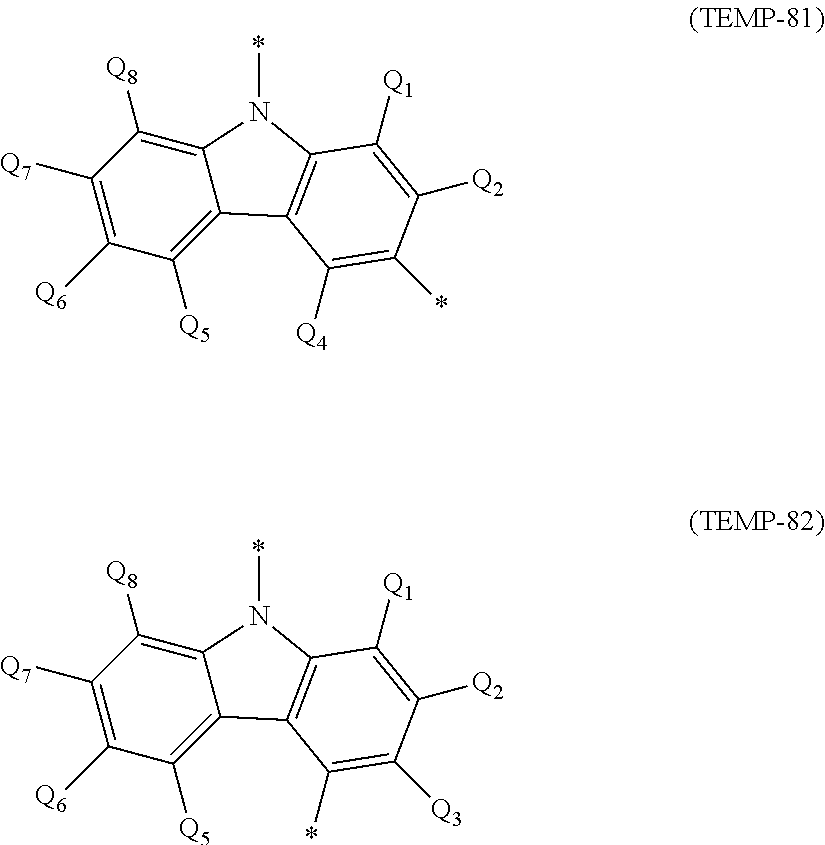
C1([Q6])=C([Q7])C([Q8])=C2C(=C1[Q5])C1=C(N2*)C([Q1])=C([Q2])C(*)=C1[Q4].C1([Q6])=C([Q7])C([Q8])=C2C(=C1[Q5])C1=C(N2*)C([Q1])=C([Q2])C([Q3])=C1*
